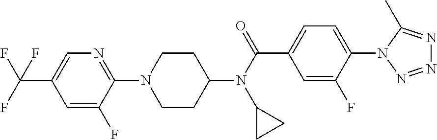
N1=C(N2CCC(N(C(=O)C3=CC=C(N4N=NN=C4C)C(F)=C3)C3CC3)CC2)C(F)=CC(C(F)(F)F)=C1
